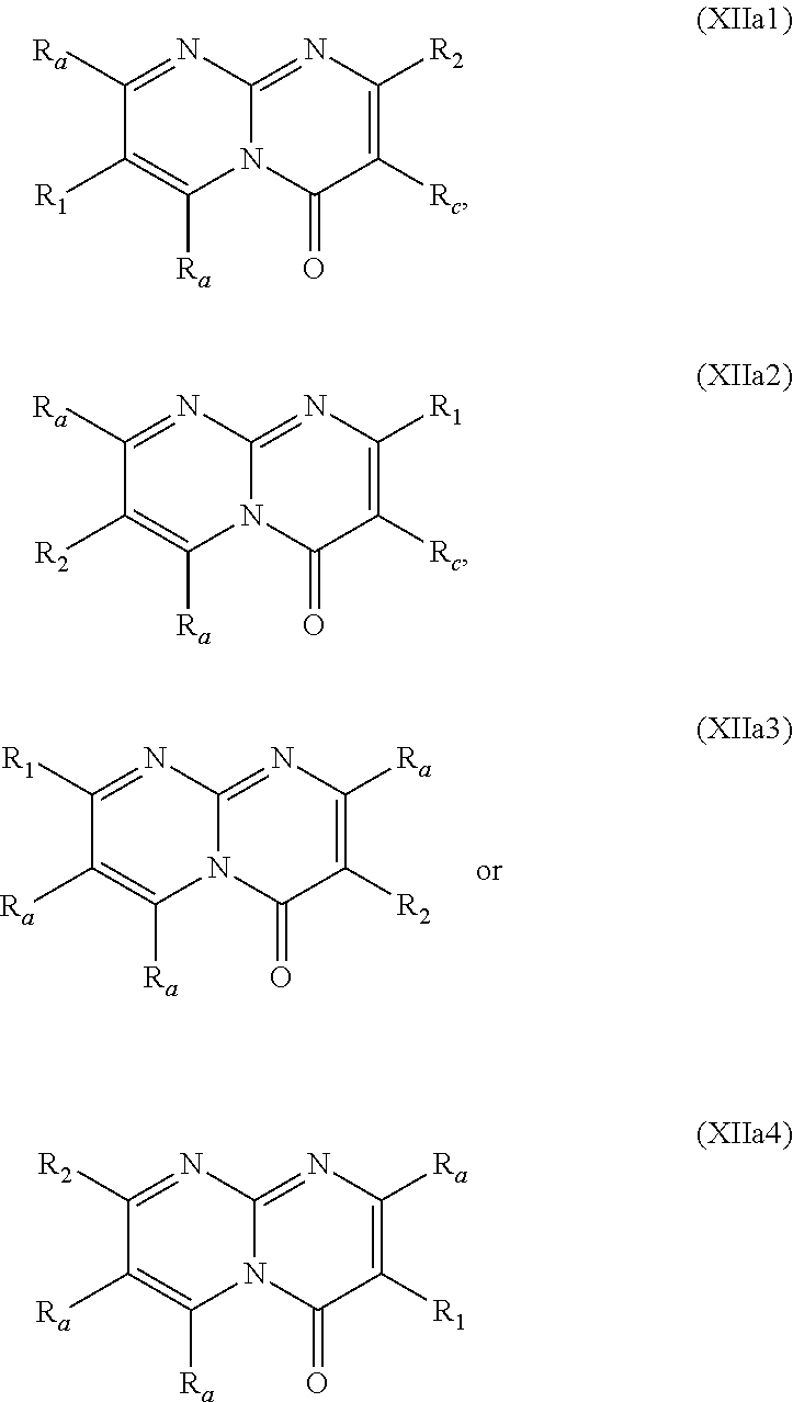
C1([Ra])=NC2=NC([R2])=C([Rc])C(=O)N2C([Ra])=C1[R1].C1([Ra])=NC2=NC([R1])=C([Rc])C(=O)N2C([Ra])=C1[R2].C1([R2])=NC2=NC([Ra])=C([R1])C(=O)N2C([Ra])=C1[Ra].C1([R1])=NC2=NC([Ra])=C([R2])C(=O)N2C([Ra])=C1[Ra]
